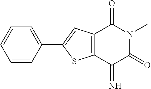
C1=CC=CC(C2=CC3=C(S2)C(=N)C(=O)N(C)C3=O)=C1
